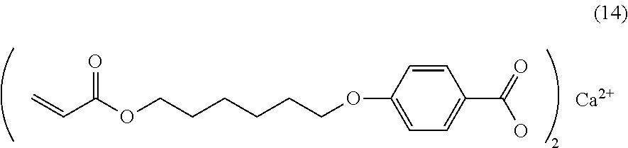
C1=CC(OCCCCCCOC(=O)C=C)=CC=C1C(=O)O.[Ca]
